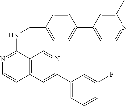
N1=C(NCC2=CC=C(C3=CC=NC(C)=C3)C=C2)C2=C(C=C1)C=C(C1=CC=CC(F)=C1)N=C2
